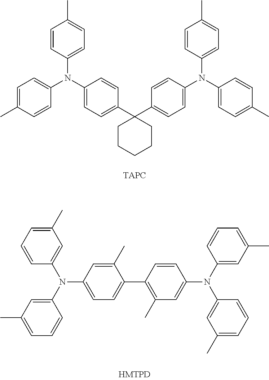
C1=C(C)C=CC(N(C2=CC=C(C3(C4=CC=C(N(C5=CC=C(C)C=C5)C5=CC=C(C)C=C5)C=C4)CCCCC3)C=C2)C2=CC=C(C)C=C2)=C1.C1(C)=CC=CC(N(C2=CC(C)=CC=C2)C2=CC=C(C3=C(C)C=C(N(C4=CC(C)=CC=C4)C4=CC(C)=CC=C4)C=C3)C(C)=C2)=C1
